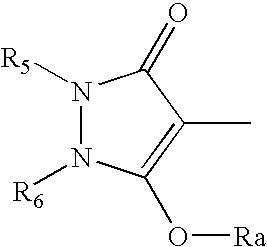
N1([R5])N([R6])C(O[Ra])=C(C)C1=O
